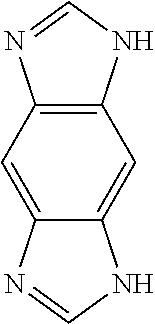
C12=C(NC=N1)C=C1C(=C2)N=CN1
